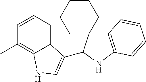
C1=CC=C2C(=C1C)NC=C2C1C2(C3=C(N1)C=CC=C3)CCCCC2
